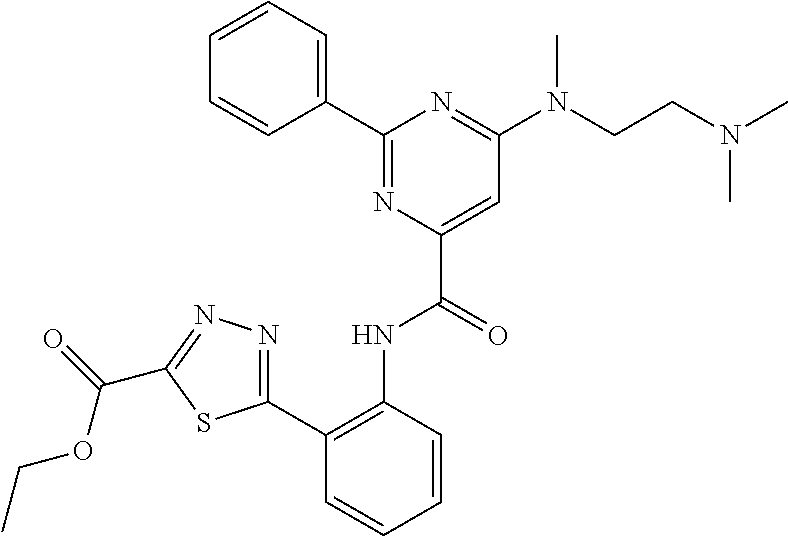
C1=CC=CC(C2=NC(C(=O)NC3=C(C4=NN=C(C(OCC)=O)S4)C=CC=C3)=CC(N(CCN(C)C)C)=N2)=C1
